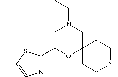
N1=C(C2OC3(CN(CC)C2)CCNCC3)SC(C)=C1
